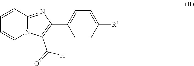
C1=CC2=NC(C3=CC=C([R1])C=C3)=C(C(=O)[H])N2C=C1
